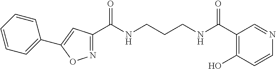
C1(C(NCCCNC(C2=C(O)C=CN=C2)=O)=O)=NOC(C2=CC=CC=C2)=C1
